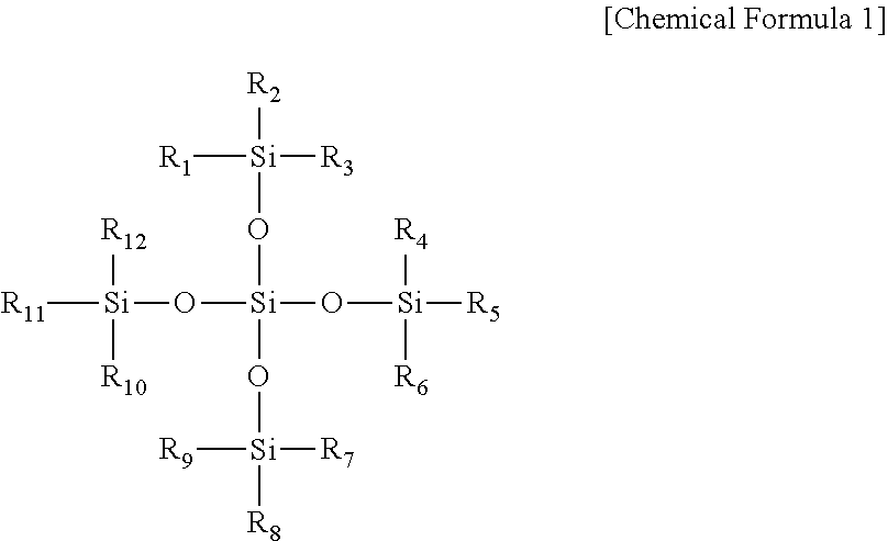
[R11][Si](O[Si](O[Si]([R5])([R4])[R6])(O[Si]([R2])([R3])[R1])O[Si]([R8])([R7])[R9])([R12])[R10]
